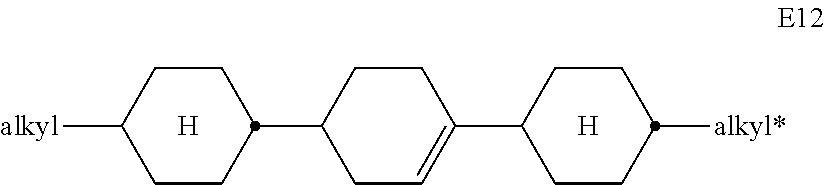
C1CC(C2CC=C(C3CCC([alkyl*])CC3)CC2)CCC1[alkyl].[H].[H]
